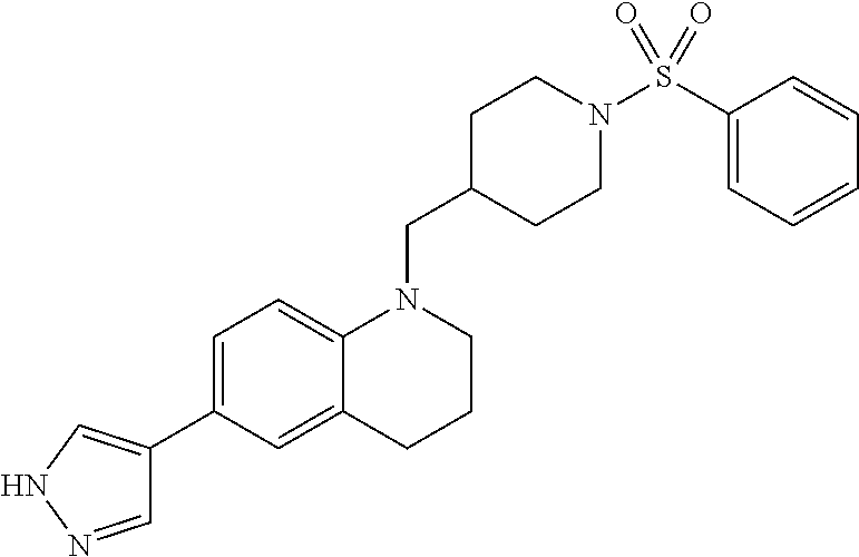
C1=NNC=C1C1=CC=C2C(=C1)CCCN2CC1CCN(S(C2=CC=CC=C2)(=O)=O)CC1
